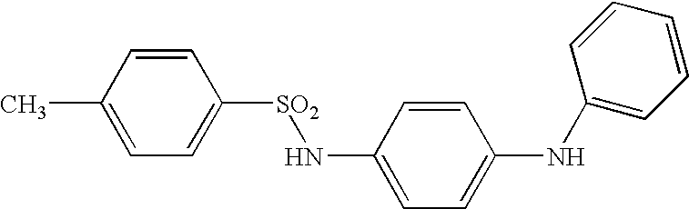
CC1=CC=C([SO2]NC2=CC=C(NC3=CC=CC=C3)C=C2)C=C1
